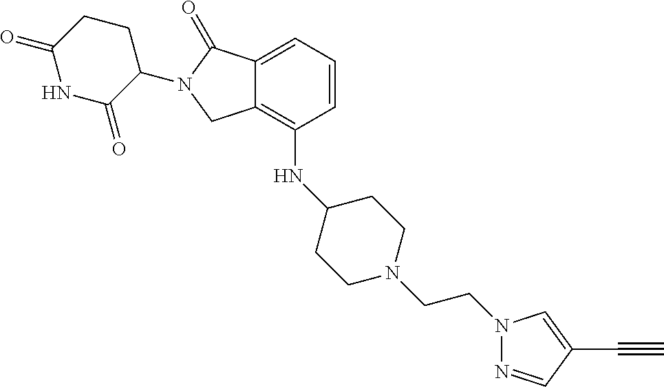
N1=CC(C#C)=CN1CCN1CCC(NC2=C3C(=CC=C2)C(=O)N(C2CCC(=O)NC2=O)C3)CC1
